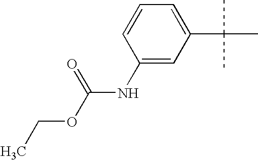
C1(NC(OCC)=O)=CC(C(C)(C)C)=CC=C1
